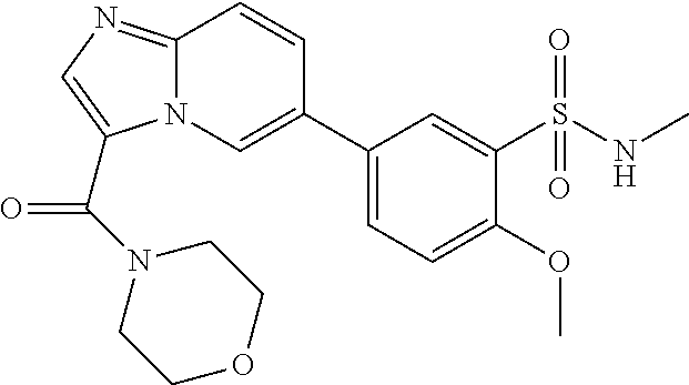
N12C(=NC=C1C(=O)N1CCOCC1)C=CC(C1=CC=C(OC)C(S(NC)(=O)=O)=C1)=C2
